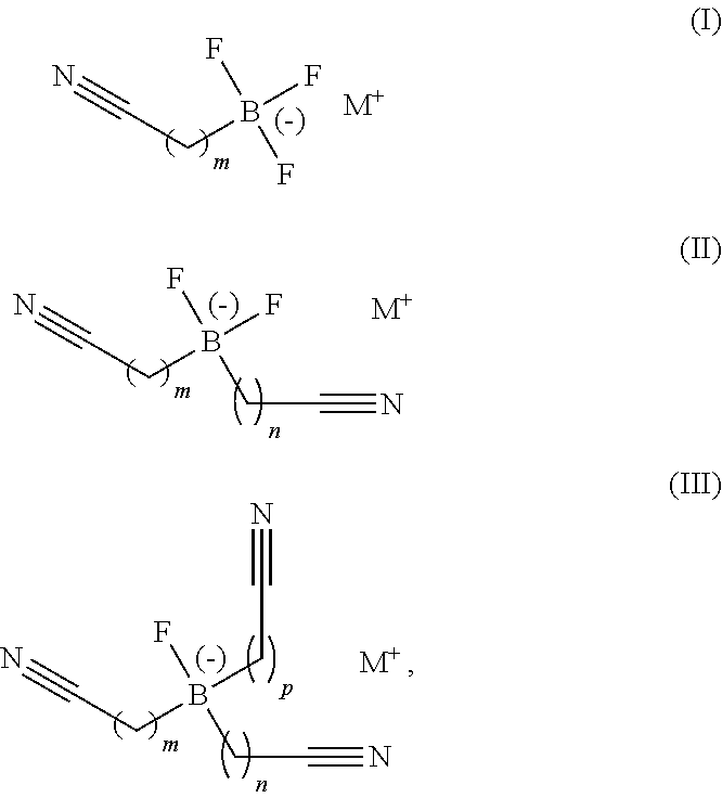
C(B(F)(F)F)C#N.[M+].C(B(F)(F)CC#N)C#N.[M+].C(B(CC#N)(F)CC#N)C#N.[M+]
